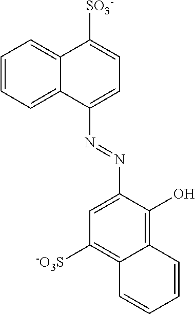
C1(N=NC2=CC([-O3S])=C3C(=C2O)C=CC=C3)=CC=C([SO3-])C2=CC=CC=C12
